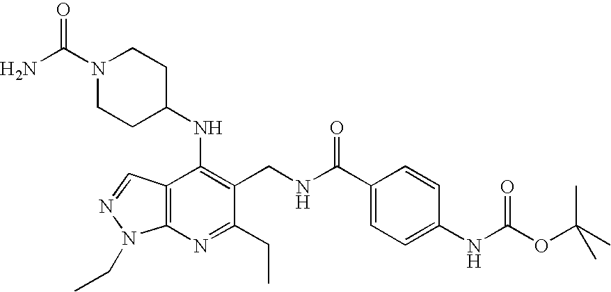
C12=C(N=C(CC)C(CNC(=O)C3=CC=C(NC(=O)OC(C)(C)C)C=C3)=C1NC1CCN(C(N)=O)CC1)N(CC)N=C2
